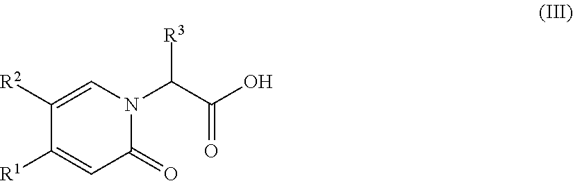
N1(C(C(O)=O)[R3])C=C([R2])C([R1])=CC1=O
